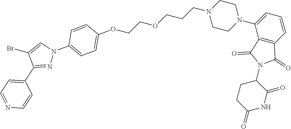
C1(C2=NN(C3=CC=C(OCCOCCCN4CCN(C5=CC=CC6=C5C(=O)N(C5CCC(=O)NC5=O)C6=O)CC4)C=C3)C=C2Br)=CC=NC=C1
